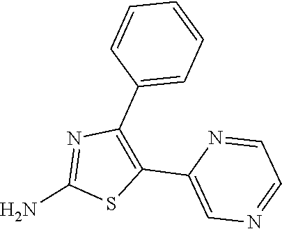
C1=CC(C2=C(C3=CN=CC=N3)SC(N)=N2)=CC=C1
